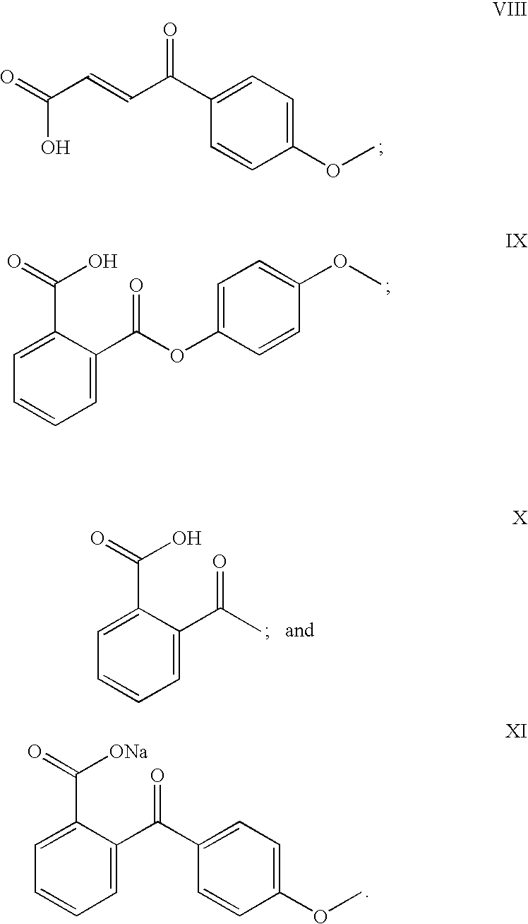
O=C(C=CC(C1=CC=C(OC)C=C1)=O)O.C1=C(C(O)=O)C(C(=O)OC2=CC=C(OC)C=C2)=CC=C1.C1=C(C(=O)O)C(C(C)=O)=CC=C1.C1=C(C([ONa])=O)C(C(=O)C2=CC=C(OC)C=C2)=CC=C1
